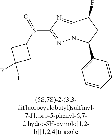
C12=NC(S(=O)C3CC(F)(F)C3)=NN1C(C1=CC=CC=C1)CC2F
